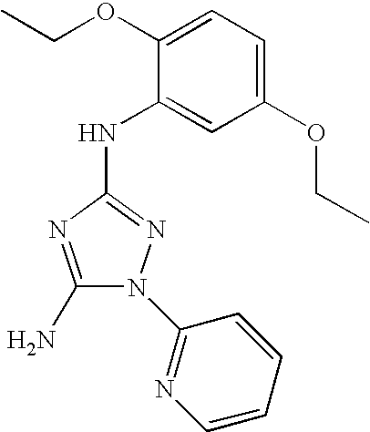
C1(N)=NC(NC2=CC(OCC)=CC=C2OCC)=NN1C1=NC=CC=C1
